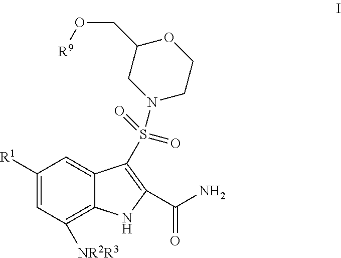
C1([R1])=CC([NR2R3])=C2C(=C1)C(S(N1CC(CO[R9])OCC1)(=O)=O)=C(C(N)=O)N2
